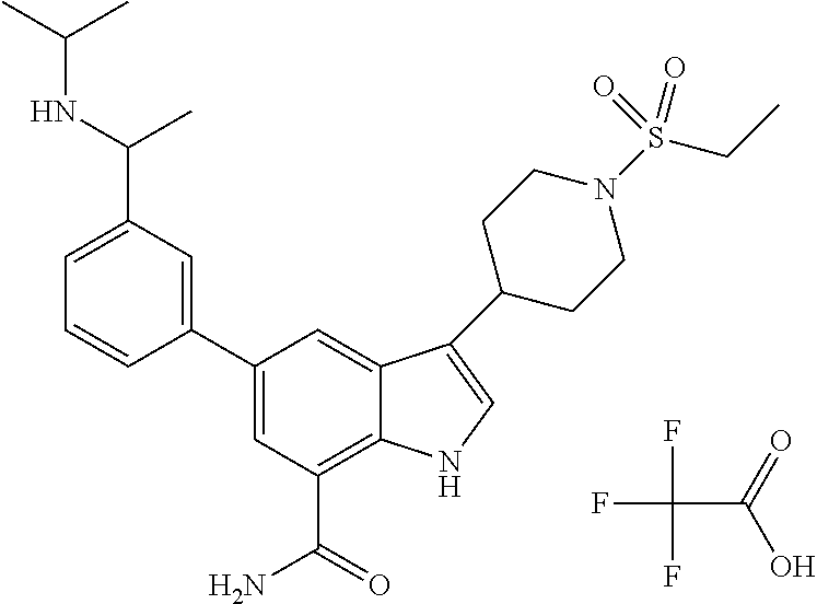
FC(C(=O)O)(F)F.C1(C2=CC(C(=O)N)=C3C(=C2)C(C2CCN(S(CC)(=O)=O)CC2)=CN3)=CC(C(NC(C)C)C)=CC=C1
